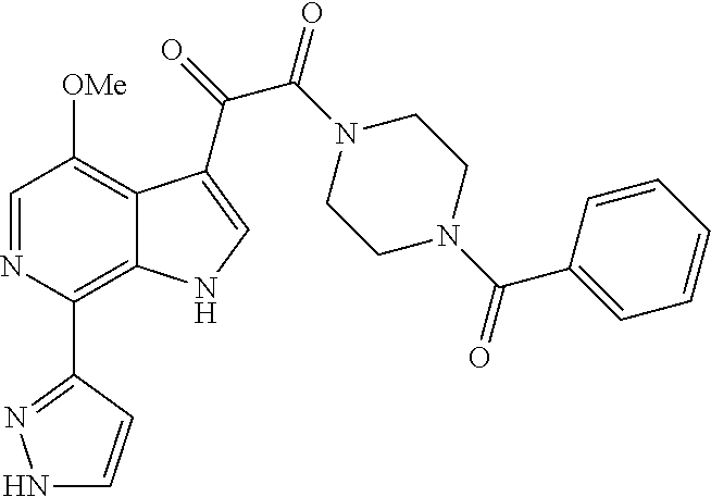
C1(C2=C3C(=C([OMe])C=N2)C(C(=O)C(N2CCN(C(C4=CC=CC=C4)=O)CC2)=O)=CN3)=NNC=C1
